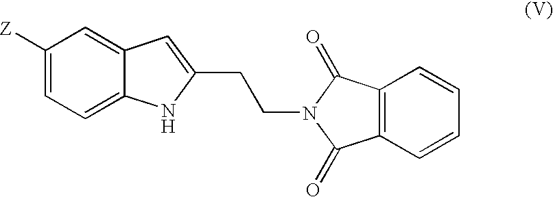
C1([Z])=CC=C2C(=C1)C=C(CCN1C(=O)C3=C(C1=O)C=CC=C3)N2
